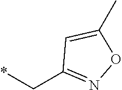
C1=C(C)ON=C1C*
